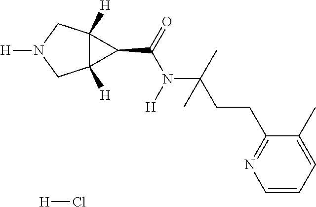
C12([H])C([H])(CN([H])C1)C2C(=O)N([H])C(C)(CCC1=NC=CC=C1C)C.[H]Cl
